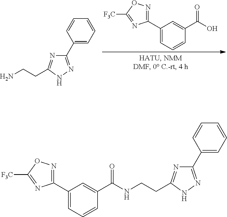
C1(C2=CC=CC(C(O)=O)=C2)=NOC([F3C])=N1.C(CC1=NC(C2=CC=CC=C2)=NN1)N.C1(C2=CC=CC(C(NCCC3=NC(C4=CC=CC=C4)=NN3)=O)=C2)=NOC([F3C])=N1
